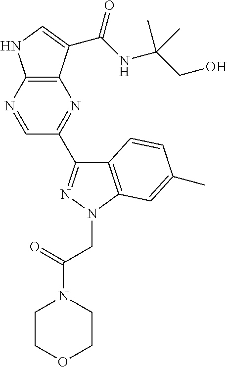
C12=C(N=CC(C3=NN(CC(N4CCOCC4)=O)C4=C3C=CC(C)=C4)=N1)NC=C2C(NC(CO)(C)C)=O
